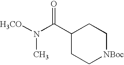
C1(C(N([H3CO])C)=O)CC[NBoc]CC1
